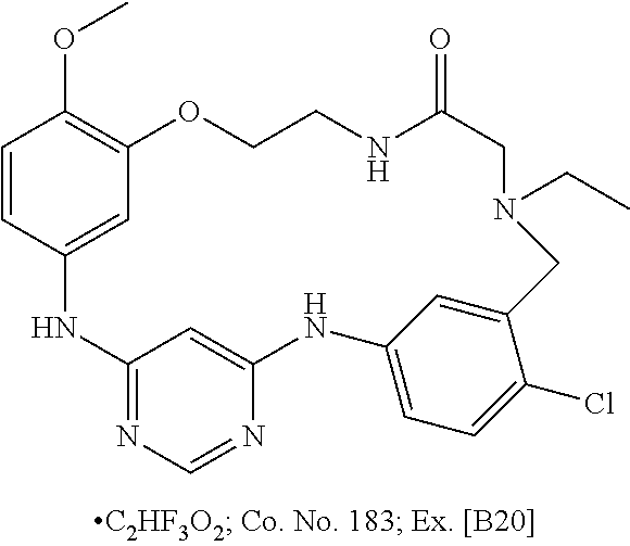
C1=CC2=CC(=C1OC)OCCNC(=O)CN(CC)CC1=CC(=CC=C1Cl)NC1=CC(=NC=N1)N2
